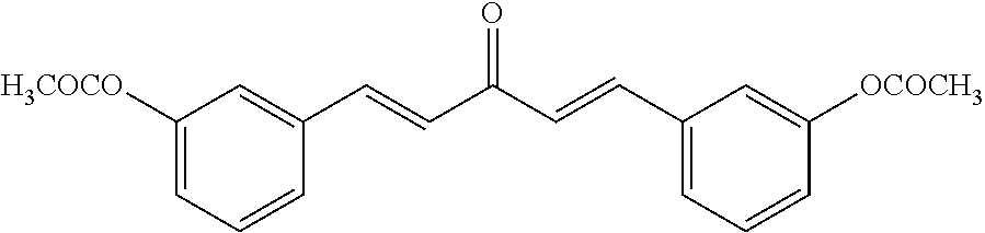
C1([H3COCO])=CC=CC(C=CC(C=CC2=CC=CC([OCOCH3])=C2)=O)=C1
